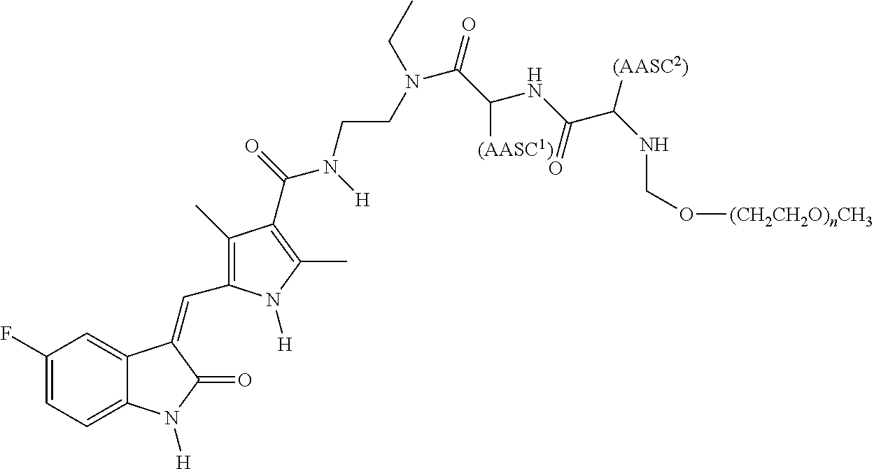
C1(F)=CC=C2C(=C1)C(=CC1=C(C)C(C(=O)N([H])CCN(CC)C(C(NC(C(NCO[(CH2CH2O)nCH3])[(AASC2)])=O)[(AASC1)])=O)=C(C)N1[H])C(=O)N2[H]
